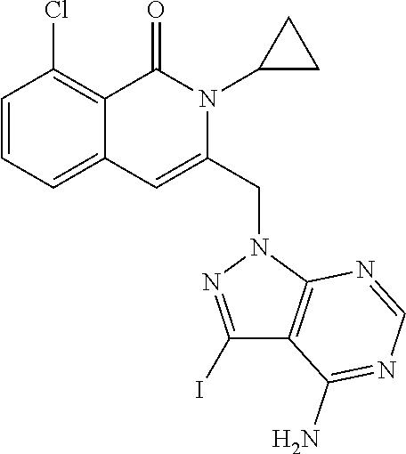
C1=CC=C2C(=C1Cl)C(=O)N(C1CC1)C(CN1C3=C(C(N)=NC=N3)C(I)=N1)=C2
